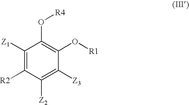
C1([Z1])=C([R2])C([Z2])=C([Z3])C(O[R1])=C1O[R4]
